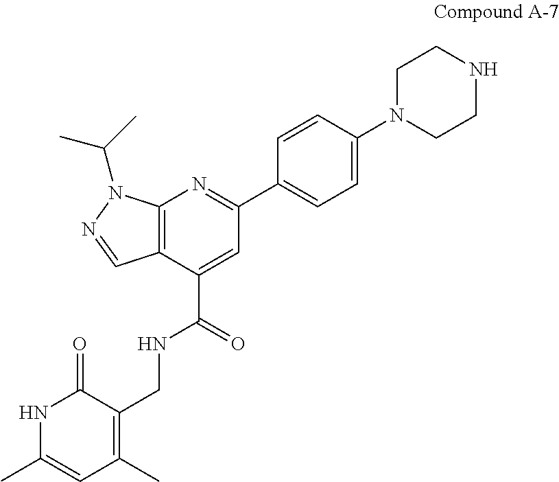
N1C(C)=CC(C)=C(CNC(C2=CC(C3=CC=C(N4CCNCC4)C=C3)=NC3=C2C=NN3C(C)C)=O)C1=O
